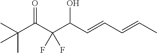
CC(C(C(C(C=CC=CC)O)(F)F)=O)(C)C
